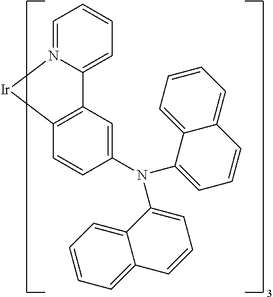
C12=CC=CC=N1[Ir]C1=C2C=C(N(C2=CC=CC3=CC=CC=C23)C2=CC=CC3=CC=CC=C23)C=C1
